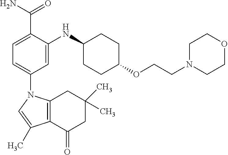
C12=C(C(=O)CC(C)(C)C1)C(C)=CN2C1=CC=C(C(N)=O)C(NC2CCC(OCCN3CCOCC3)CC2)=C1
